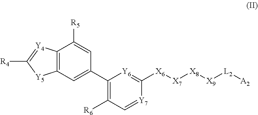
C12=C(C=C(C3=C([R6])C=[Y7]C([X6][X7][X8][X9][L2][A2])=[Y6]3)C=C1[R5])[Y5]C([R4])=[Y4]2
